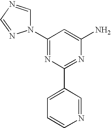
C1(N2C=NC=N2)=NC(C2=CC=CN=C2)=NC(N)=C1
